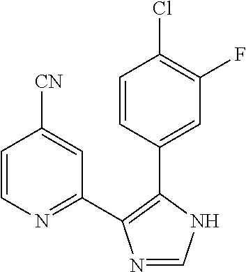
C1=CN=C(C2=C(C3=CC(F)=C(Cl)C=C3)NC=N2)C=C1[CN]
